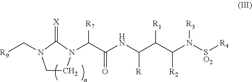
C(NC(C(C(N([SO2][R4])[R3])[R2])[R1])[R])(C([R7])N1CCN(C[R9])C1=[X])=O
